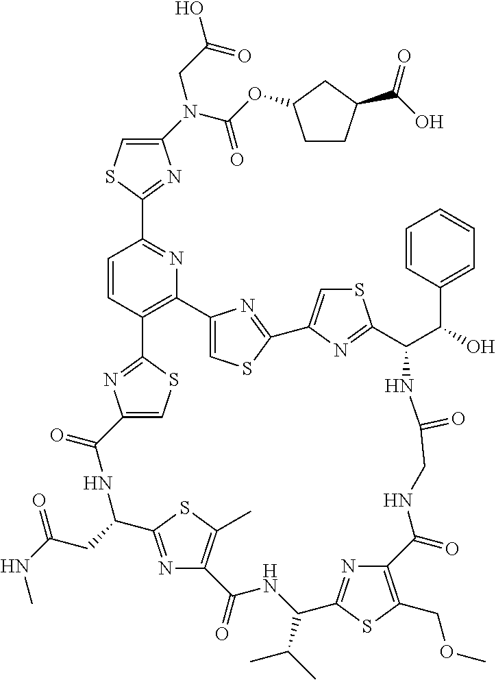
C1(N(C(=O)OC2CCC(C(O)=O)C2)CC(O)=O)=CSC(C2=NC3=C(C=C2)C2=NC(=CS2)C(=O)NC(CC(NC)=O)C2=NC(=C(C)S2)C(=O)NC(C(C)C)C2=NC(=C(COC)S2)C(=O)NCC(=O)NC(C(C2=CC=CC=C2)O)C2=NC(=CS2)C2=NC3=CS2)=N1
